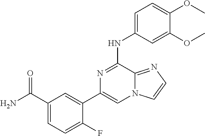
C1=C(NC2=NC(C3=CC(C(N)=O)=CC=C3F)=CN3C2=NC=C3)C=C(OC)C(OC)=C1
